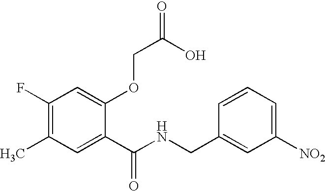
C1(F)=C(C)C=C(C(NCC2=CC([NO2])=CC=C2)=O)C(OCC(O)=O)=C1
